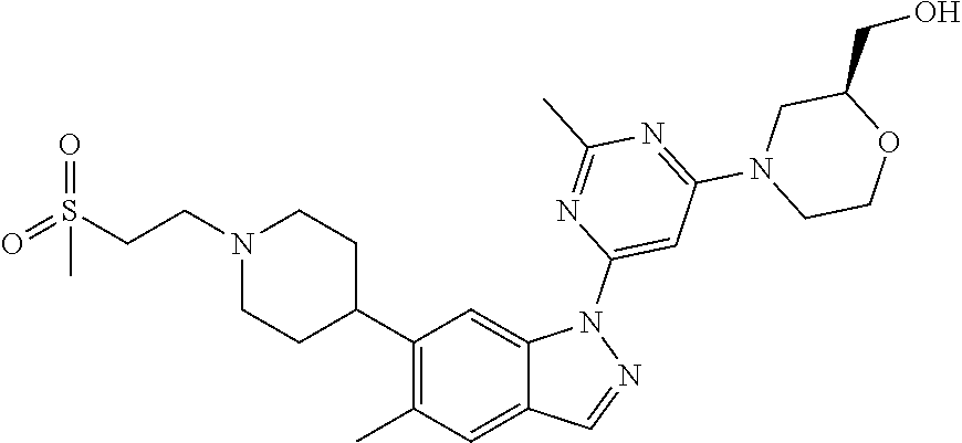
N1(CCS(=O)(=O)C)CCC(C2=C(C)C=C3C(=C2)N(C2=CC(N4CCOC(CO)C4)=NC(C)=N2)N=C3)CC1
